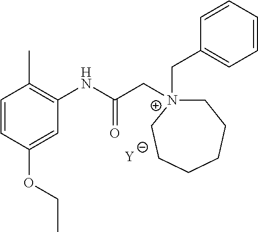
[Y].C1=CC(OCC)=CC(NC(C[N+]2(CC3=CC=CC=C3)CCCCCC2)=O)=C1C
